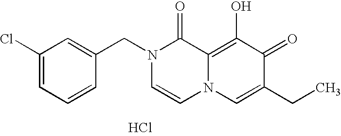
C1=C(CN2C=CN3C(=C(O)C(=O)C(CC)=C3)C2=O)C=CC=C1Cl.Cl
